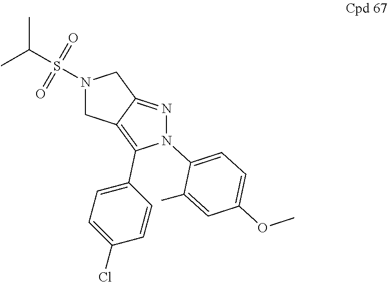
N1(S(C(C)C)(=O)=O)CC2=C(C3=CC=C(Cl)C=C3)N(C3=CC=C(OC)C=C3C)N=C2C1
